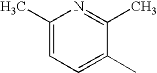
C1(C)=CC=C(C)C(C)=N1
